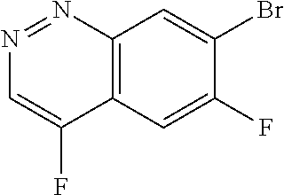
N1=NC2=C(C(F)=C1)C=C(F)C(Br)=C2
